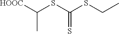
[HOOC]C(SC(SCC)=S)C
